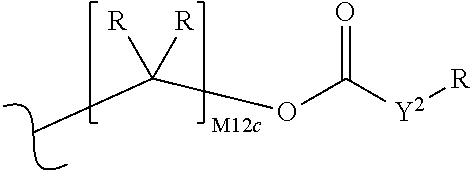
CC(OC([Y2][R])=O)([R])[R]
